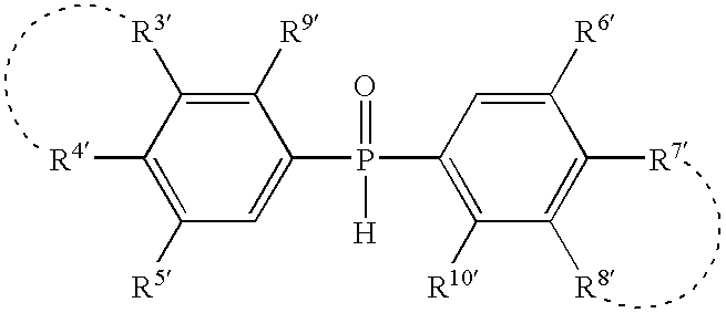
C1([R9])=C([R3])C([R4])=C([R5])C=C1P(C1=C([R10])C([R8])=C([R7])C([R6])=C1)(=O)[H]
